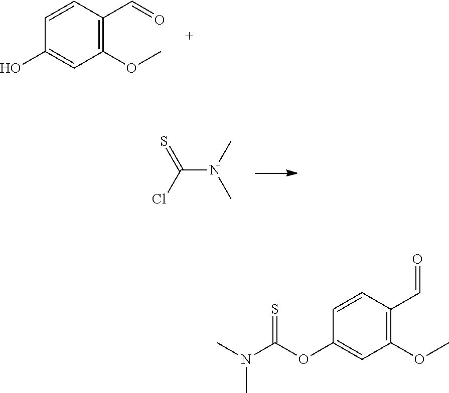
C1(OC)=C(C=O)C=CC(O)=C1.C(N(C)C)(Cl)=S.CN(C(OC1=CC(OC)=C(C=O)C=C1)=S)C
